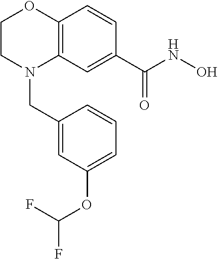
C12=C(C=C(C(NO)=O)C=C1)N(CC1=CC(OC(F)F)=CC=C1)CCO2
